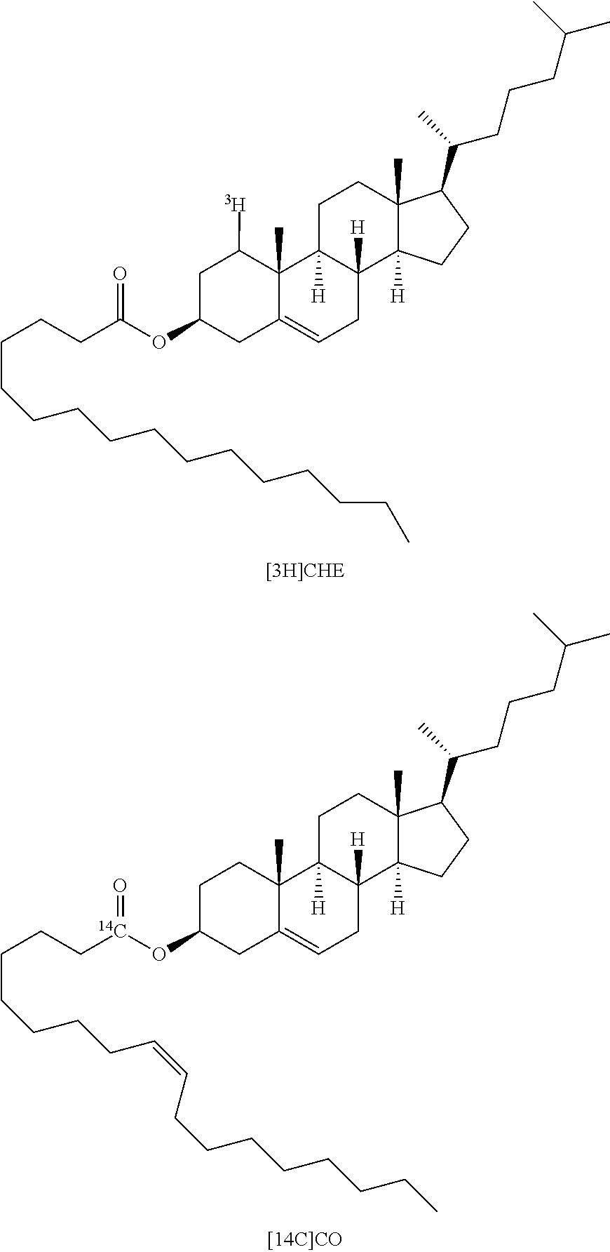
C1C(OC(CCCCCCCCCCCCCCC)=O)CC2=CCC3([H])C([H])(C2(C)C1[T])CCC1(C)C3([H])CCC1C(C)CCCC(C)C.C1C(O[14C](CCCCCCCC=CCCCCCCCC)=O)CC2=CCC3([H])C([H])(C2(C)C1)CCC1(C)C3([H])CCC1C(C)CCCC(C)C
